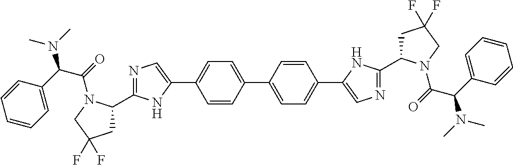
C1=CC(C2=CC=C(C3=CN=C(C4CC(F)(F)CN4C(C(C4=CC=CC=C4)N(C)C)=O)N3)C=C2)=CC=C1C1=CN=C(C2CC(F)(F)CN2C(C(C2=CC=CC=C2)N(C)C)=O)N1
